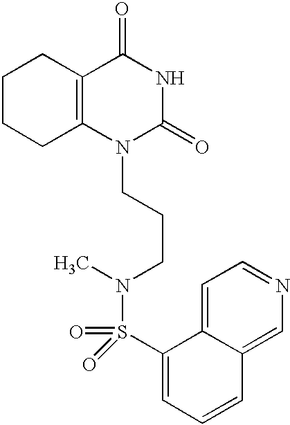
C1CCC2=C(C1)C(=O)NC(=O)N2CCCN(C)S(=O)(=O)C1=CC=CC2=CN=CC=C12
